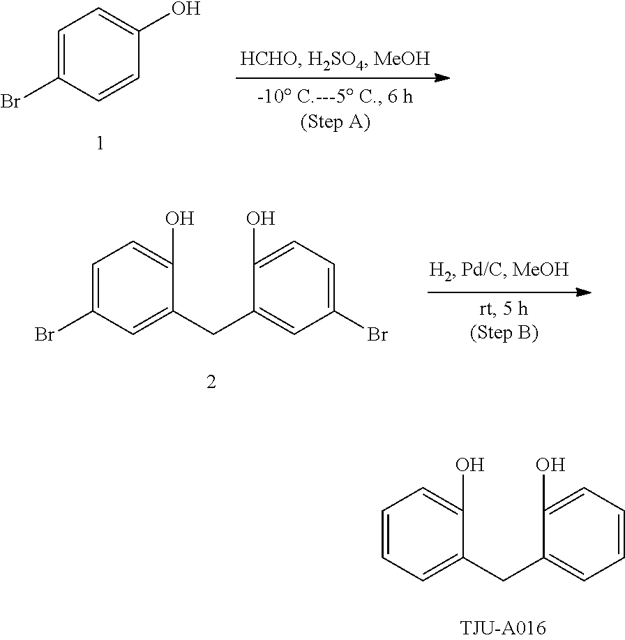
C1=CC=C(CC2=CC=CC=C2O)C(O)=C1.C1=C(Br)C=CC(O)=C1.C1=C(Br)C=C(CC2=CC(Br)=CC=C2O)C(O)=C1
